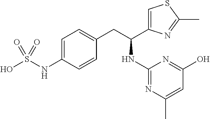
OS(NC1=CC=C(CC(C2=CSC(C)=N2)NC2=NC(C)=CC(O)=N2)C=C1)(=O)=O
